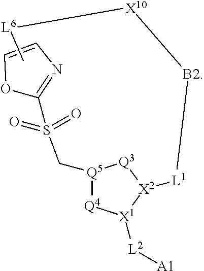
O1C(S(C[Q5]2[Q4][X1]([L2][A1])[X2]([L1][B2][X10][L6]C)[Q3]2)(=O)=O)=NC=C1
